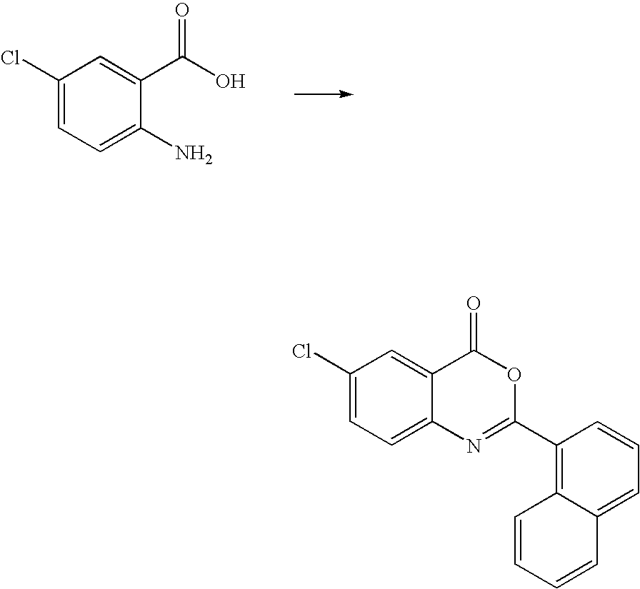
C1(Cl)=CC=C(N)C(C(O)=O)=C1.C1(Cl)=CC=C2C(=C1)C(=O)OC(C1=C3C(=CC=C1)C=CC=C3)=N2
